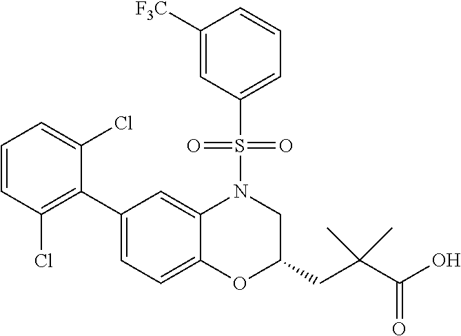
C1(C2=C(Cl)C=CC=C2Cl)=CC=C2C(=C1)N(S(C1=CC=CC([F3C])=C1)(=O)=O)CC(CC(C(O)=O)(C)C)O2
